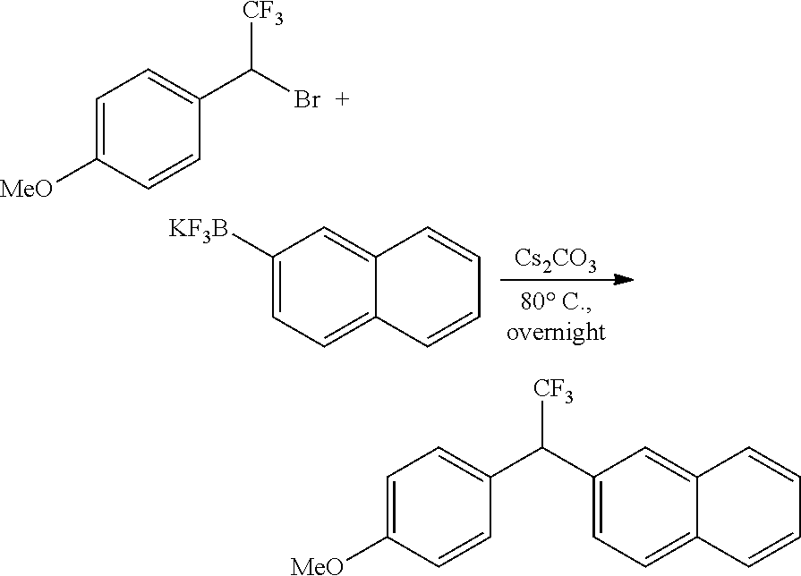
[Cs2CO3].C1([KF3B])=CC=C2C(=C1)C=CC=C2.C1=C([MeO])C=CC(C([CF3])Br)=C1.C1=C([MeO])C=CC(C(C2=CC=C3C(=C2)C=CC=C3)[CF3])=C1
